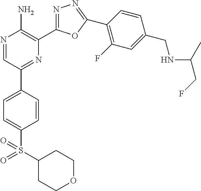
N1=CC(C2=CC=C(S(=O)(C3CCOCC3)=O)C=C2)=NC(C2=NN=C(C3=C(F)C=C(CNC(C)CF)C=C3)O2)=C1N
